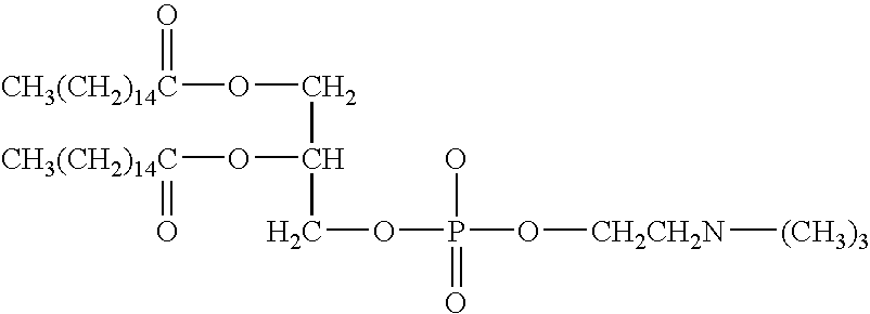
C(C(COP(O[CH2CH2N][(CH3)3])(O)=O)O[CH3(CH2)14C]=O)O[CH3(CH2)14C]=O
